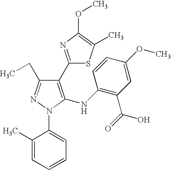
C1(C2=NC(OC)=C(C)S2)=C(NC2=C(C(=O)O)C=C(OC)C=C2)N(C2=CC=CC=C2C)N=C1CC
